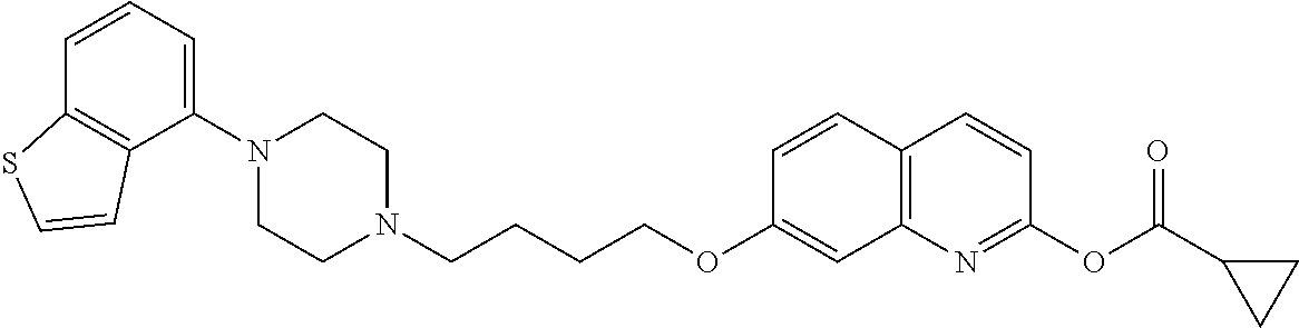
C1(N2CCN(CCCCOC3=CC4=C(C=C3)C=CC(OC(=O)C3CC3)=N4)CC2)=CC=CC2=C1C=CS2
